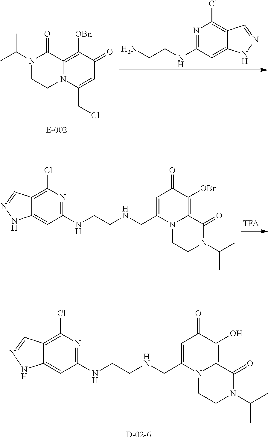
N1(C(C)C)CCN2C(=C([OBn])C(=O)C=C2CCl)C1=O.NCCNC1=NC(Cl)=C2C(=C1)NN=C2.N(CCNC1=NC(Cl)=C2C(=C1)NN=C2)CC1=CC(=O)C([OBn])=C2N1CCN(C(C)C)C2=O.N(CCNC1=NC(Cl)=C2C(=C1)NN=C2)CC1=CC(=O)C(O)=C2N1CCN(C(C)C)C2=O
